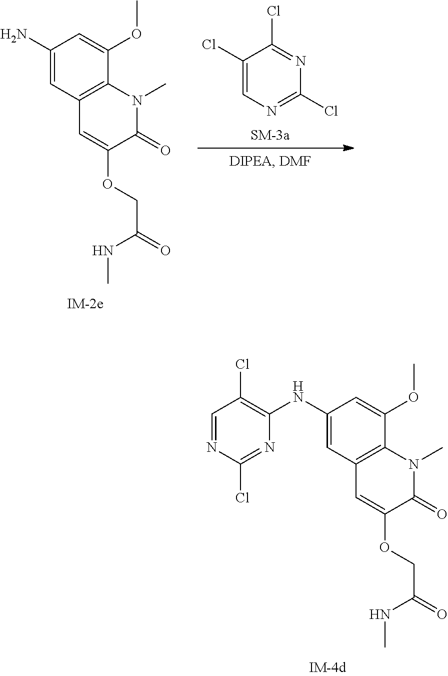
C1(NC2=C(Cl)C=NC(Cl)=N2)=CC2=C(C(OC)=C1)N(C)C(=O)C(OCC(=O)NC)=C2.C1(N)=CC2=C(C(OC)=C1)N(C)C(=O)C(OCC(=O)NC)=C2.C1(Cl)=CN=C(Cl)N=C1Cl
